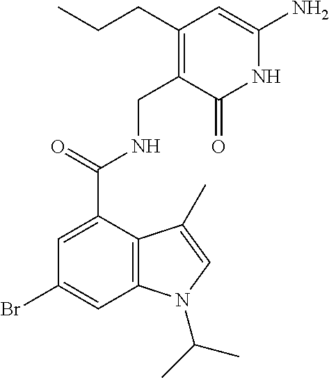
C1=C(C(NCC2=C(CCC)C=C(N)NC2=O)=O)C2=C(C=C1Br)N(C(C)C)C=C2C
